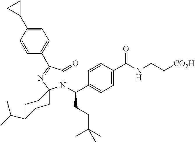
N1(C(CCC(C)(C)C)C2=CC=C(C(=O)NCC[CO2H])C=C2)C(=O)C(C2=CC=C(C3CC3)C=C2)=NC12CCC(C(C)C)CC2
